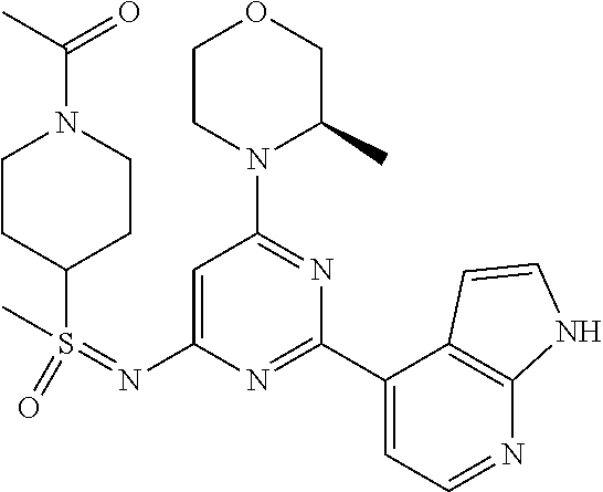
O1CCN(C2=NC(C3=CC=NC4=C3C=CN4)=NC(N=S(=O)(C)C3CCN(C(=O)C)CC3)=C2)C(C)C1
